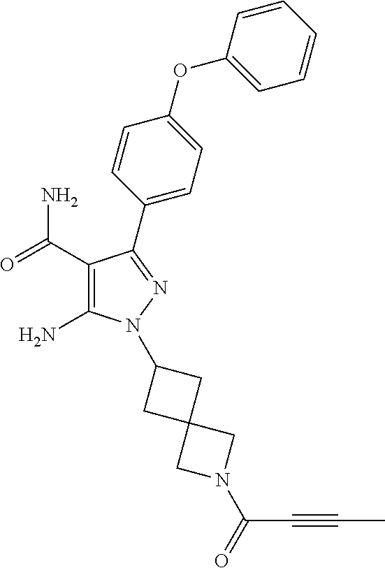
C1(C(=O)N)=C(N)N(C2CC3(C2)CN(C(=O)C#CC)C3)N=C1C1=CC=C(OC2=CC=CC=C2)C=C1
